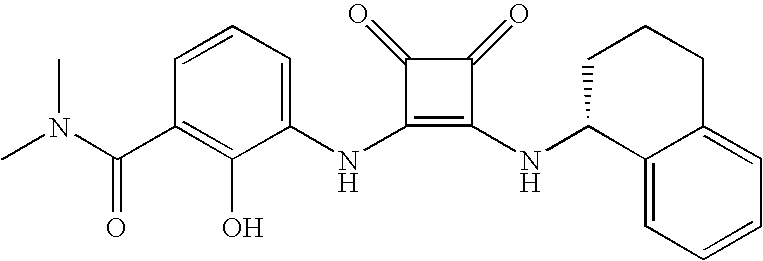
CN(C(C1=C(O)C(NC2=C(NC3C4=CC=CC=C4CCC3)C(=O)C2=O)=CC=C1)=O)C
